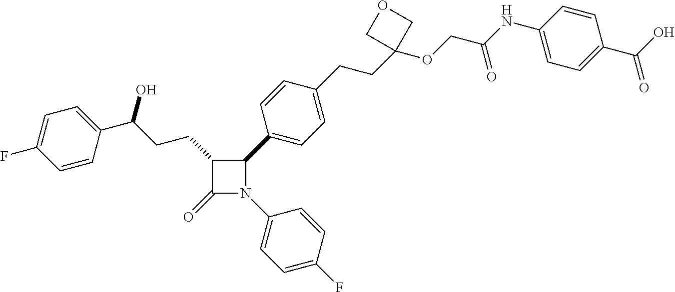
C1(=O)N(C2=CC=C(F)C=C2)C(C2=CC=C(CCC3(OCC(NC4=CC=C(C(O)=O)C=C4)=O)COC3)C=C2)C1CCC(O)C1=CC=C(F)C=C1
